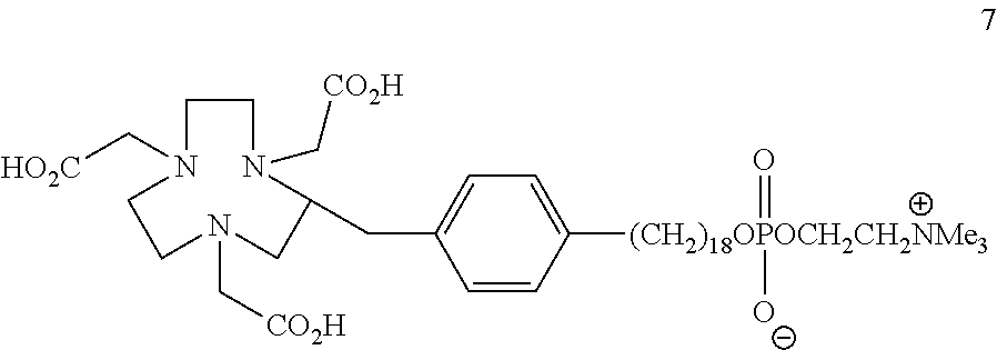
C1N(C[HO2C])CCN(C[CO2H])CC(CC2=CC=C([(CH2)18OPOCH2CH2NMe3](=O)[O-])C=C2)N(C[CO2H])C1
